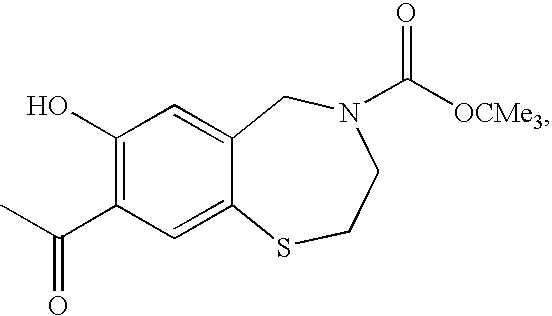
C1(O)=C(C(C)=O)C=C2C(=C1)CN(C(=O)[OCMe3])CCS2
